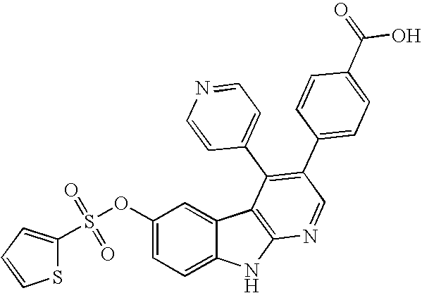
S1C(S(OC2=CC=C3C(=C2)C2=C(N3)N=CC(C3=CC=C(C(=O)O)C=C3)=C2C2=CC=NC=C2)(=O)=O)=CC=C1
